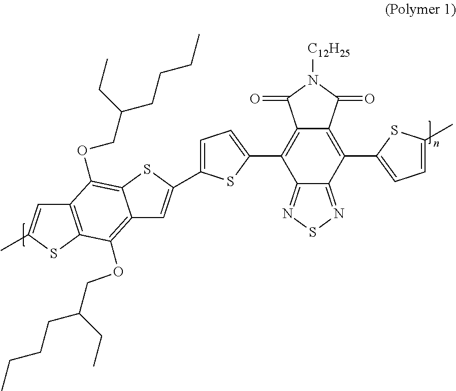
C12=NSN=C1C(C1=CC=C(C)S1)=C1C(=C2C2=CC=C(C3=CC4=C(OCC(CC)CCCC)C5=C(C=C(C)S5)C(OCC(CCCC)CC)=C4S3)S2)C(=O)N([C12H25])C1=O
